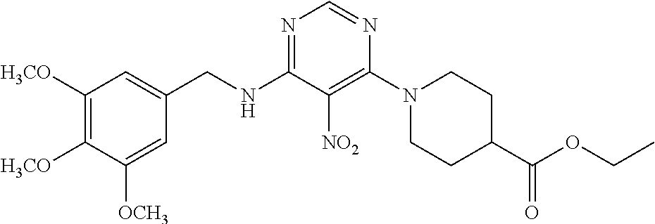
N1=C(NCC2=CC([H3CO])=C([H3CO])C([OCH3])=C2)C([NO2])=C(N2CCC(C(OCC)=O)CC2)N=C1
